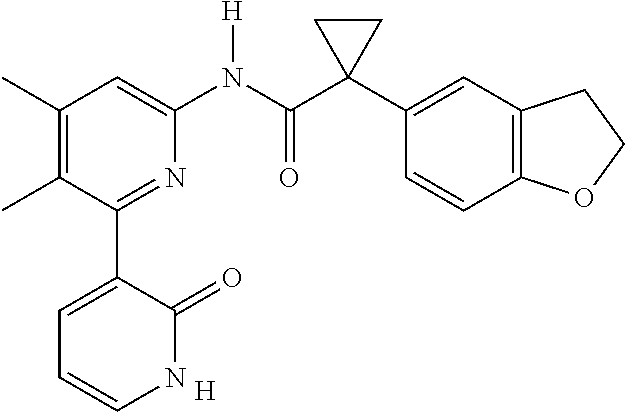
[H].C1(C)=C(C)C(C2=CC=CNC2=O)=NC(N(C(C2(C3=CC4=C(C=C3)OCC4)CC2)=O)[H])=C1
